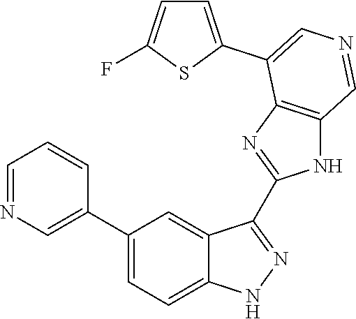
C1(C2=CN=CC=C2)=CC=C2C(=C1)C(C1=NC3=C(N1)C=NC=C3C1=CC=C(F)S1)=NN2
